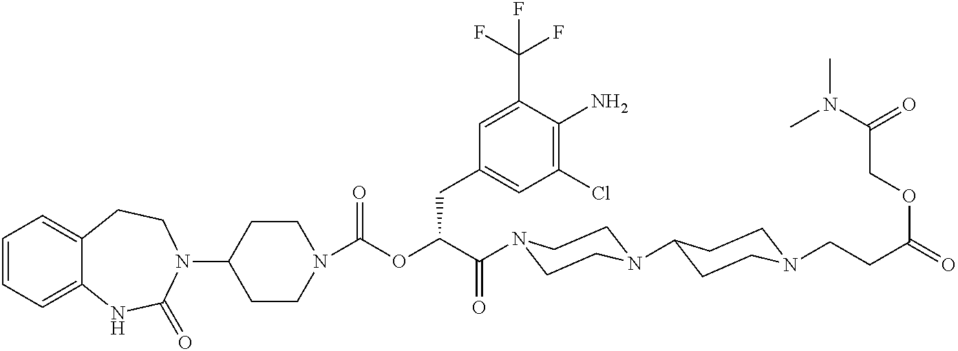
C1(N2CCC3=CC=CC=C3NC2=O)CCN(C(OC(C(=O)N2CCN(C3CCN(CCC(=O)OCC(N(C)C)=O)CC3)CC2)CC2=CC(Cl)=C(N)C(C(F)(F)F)=C2)=O)CC1
